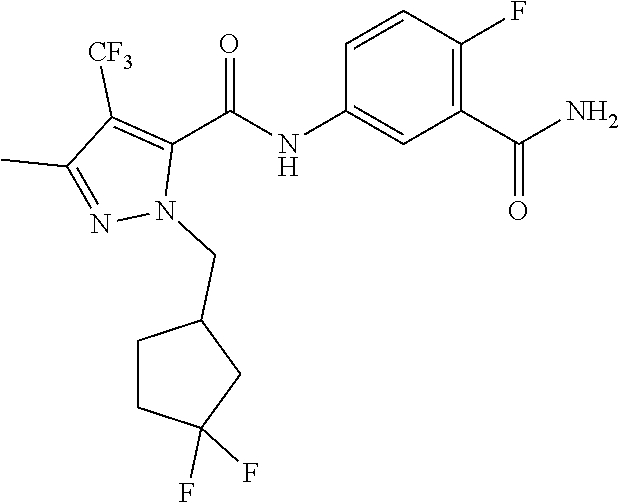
C1=CC(F)=C(C(N)=O)C=C1NC(C1=C([CF3])C(C)=NN1CC1CCC(F)(F)C1)=O
